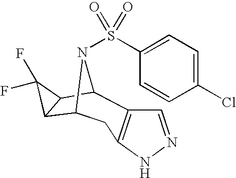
C12C(C3N(S(C4=CC=C(Cl)C=C4)(=O)=O)C1CC1=C3C=NN1)C2(F)F
